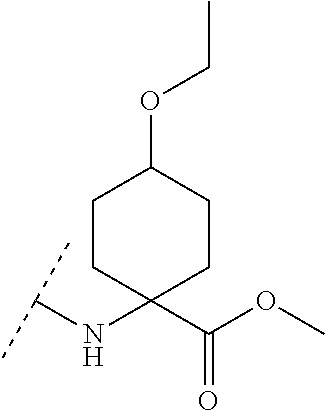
C(NC1(C(OC)=O)CCC(OCC)CC1)(C)C
